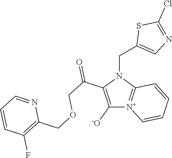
C1([-O])=C(C(COCC2=C(F)C=CC=N2)=O)N(CC2=CN=C(Cl)S2)C2=[N+]1C=CC=C2
